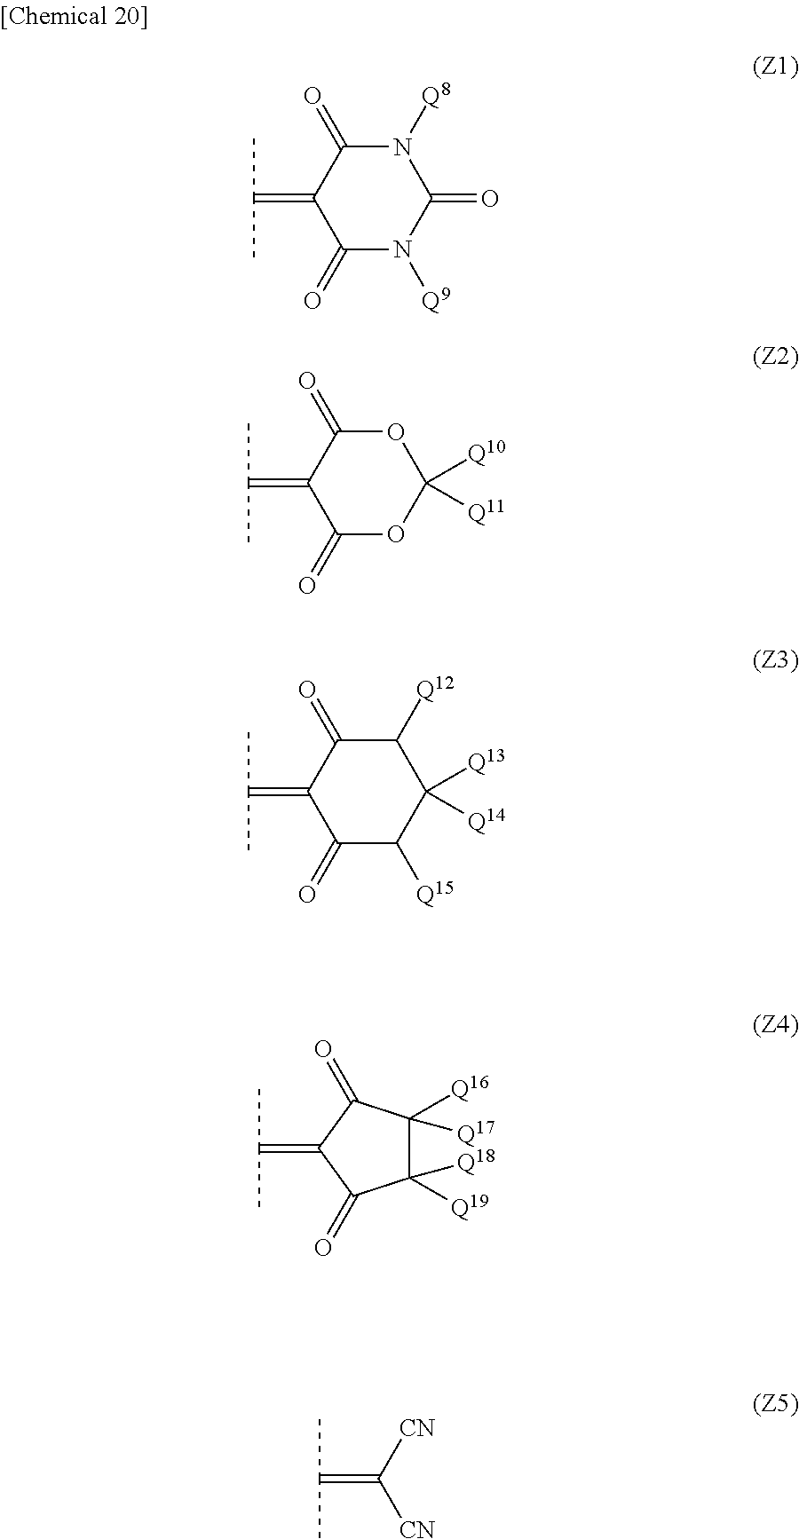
C1(=C(C)C)C(=O)N([Q9])C(=O)N([Q8])C1=O.C1(=C(C)C)C(=O)OC([Q10])([Q11])OC1=O.C1(=C(C)C)C(=O)C([Q15])C([Q13])([Q14])C([Q12])C1=O.C1([Q18])([Q19])C([Q16])([Q17])C(=O)C(=C(C)C)C1=O.C(=C([CN])[CN])(C)C
